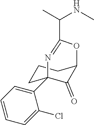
C1(Cl)=CC=CC=C1C12CCCC(C1=O)OC(C(C)NC)=N2
